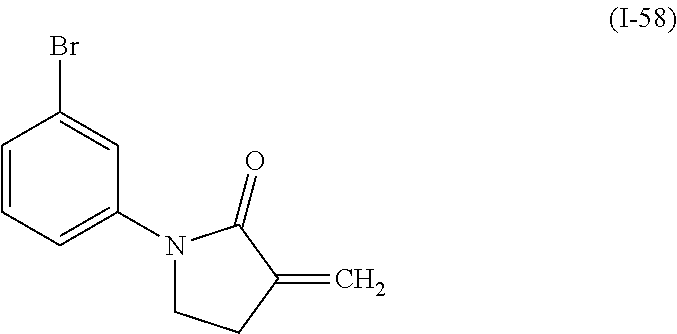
C1=CC=C(N2CCC(=C)C2=O)C=C1Br
